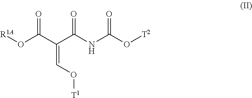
O(C(C(C(NC(O[T2])=O)=O)=CO[T1])=O)[R1A]
